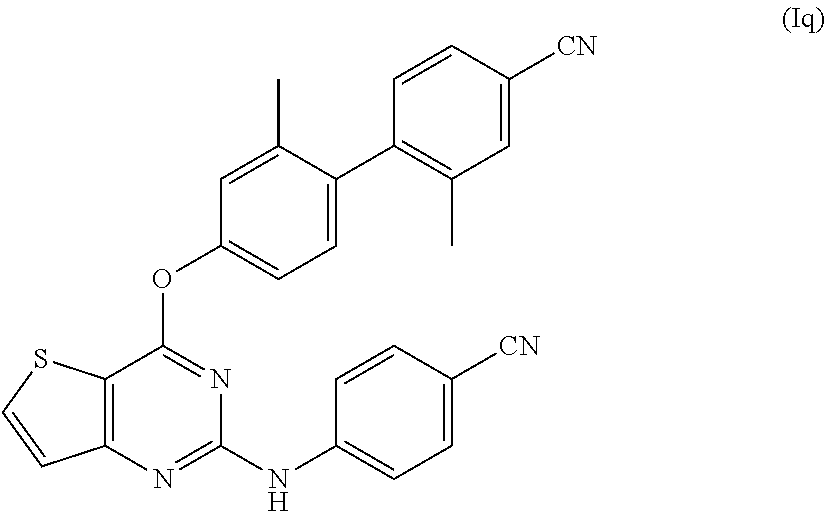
C12=C(N=C(NC3=CC=C([CN])C=C3)N=C1OC1=CC=C(C3=C(C)C=C([CN])C=C3)C(C)=C1)C=CS2
